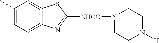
C1(C)=CC=C2C(=C1)SC([NHCO]N1CCN([H])CC1)=N2
